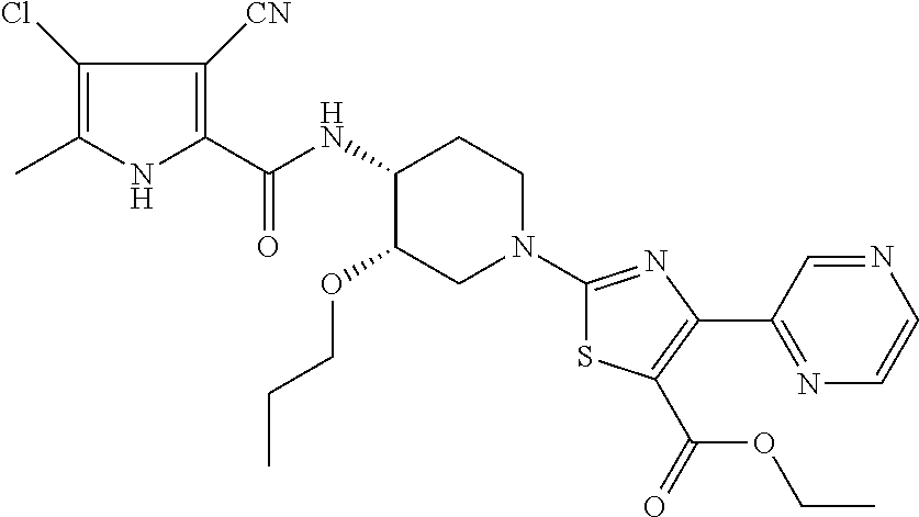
C1(Cl)=C(C)NC(C(NC2C(OCCC)CN(C3=NC(C4=NC=CN=C4)=C(C(OCC)=O)S3)CC2)=O)=C1[CN]
